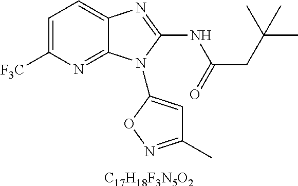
[C17H18F3N5O2].C1=C([F3C])N=C2C(=C1)N=C(NC(CC(C)(C)C)=O)N2C1=CC(C)=NO1
